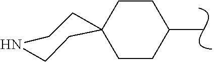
CC1CCC2(CC1)CCNCC2
